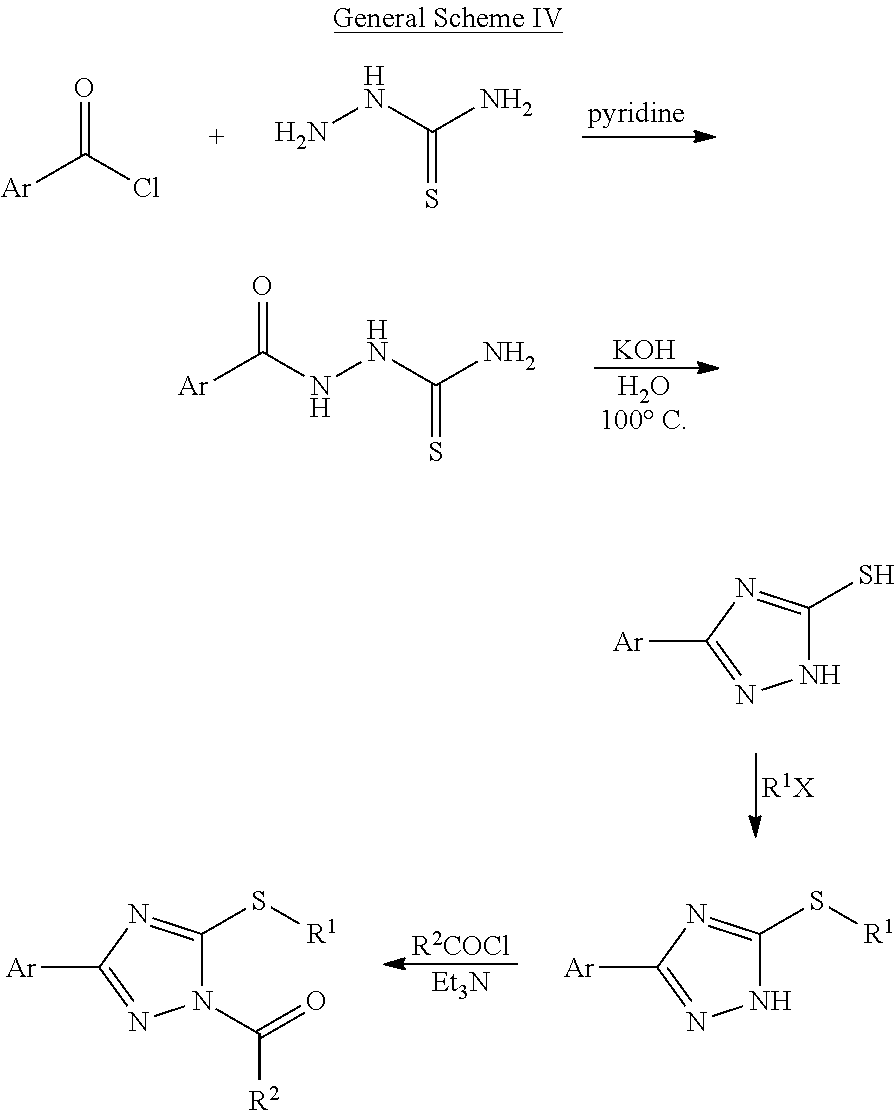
[pyridine].[Ar]C(=O)Cl.NNC(N)=S.N1C(S)=NC([Ar])=N1.[R1X].[Ar]C(NNC(N)=S)=O.[KOH].[H2O100 C].[R2COCl].[Et3N].N1(C(=O)[R2])C(S[R1])=NC([Ar])=N1.N1C(S[R1])=NC([Ar])=N1
